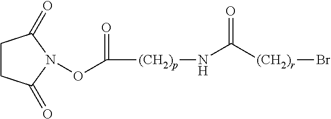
C(=O)([(CH2)p]NC([(CH2)r]Br)=O)ON1C(=O)CCC1=O
